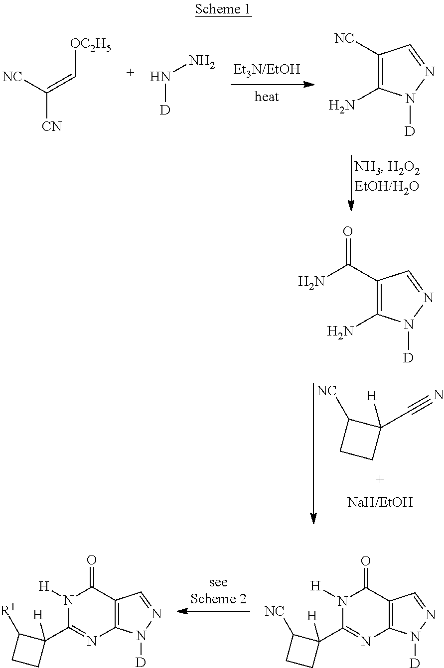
C([CN])([NC])=C[OC2H5].N([D])N.C1([NC])=C(N)N([D])N=C1.C12=C(N([D])N=C1)N=C(C1([H])CCC1[NC])N([H])C2=O.C12=C(N([D])N=C1)N=C(C1([H])CCC1[R1])N([H])C2=O.C1(C(N)=O)=C(N)N([D])N=C1.C1CC([H])(C#N)C1[NC]
